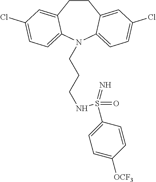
C1CC2=CC(Cl)=CC=C2N(CCCNS(C2=CC=C([OCF3])C=C2)(=O)=N)C2=CC=C(Cl)C=C12
